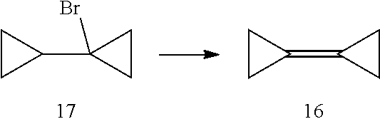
C1(=C2CC2)CC1.C1(C2(Br)CC2)CC1
